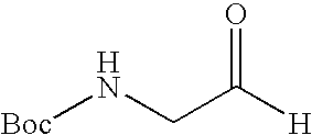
[Boc]NCC([H])=O
